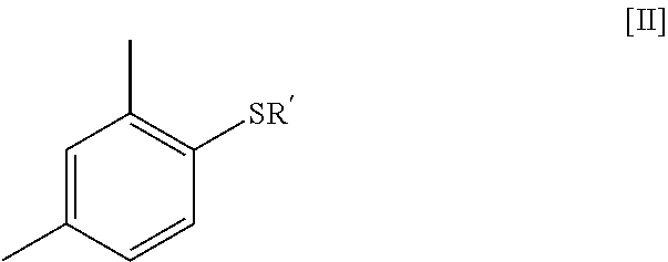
C1=C(C)C=CC([SR])=C1C
